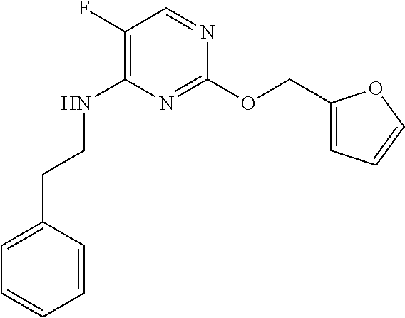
N1=C(OCC2=CC=CO2)N=CC(F)=C1NCCC1=CC=CC=C1
